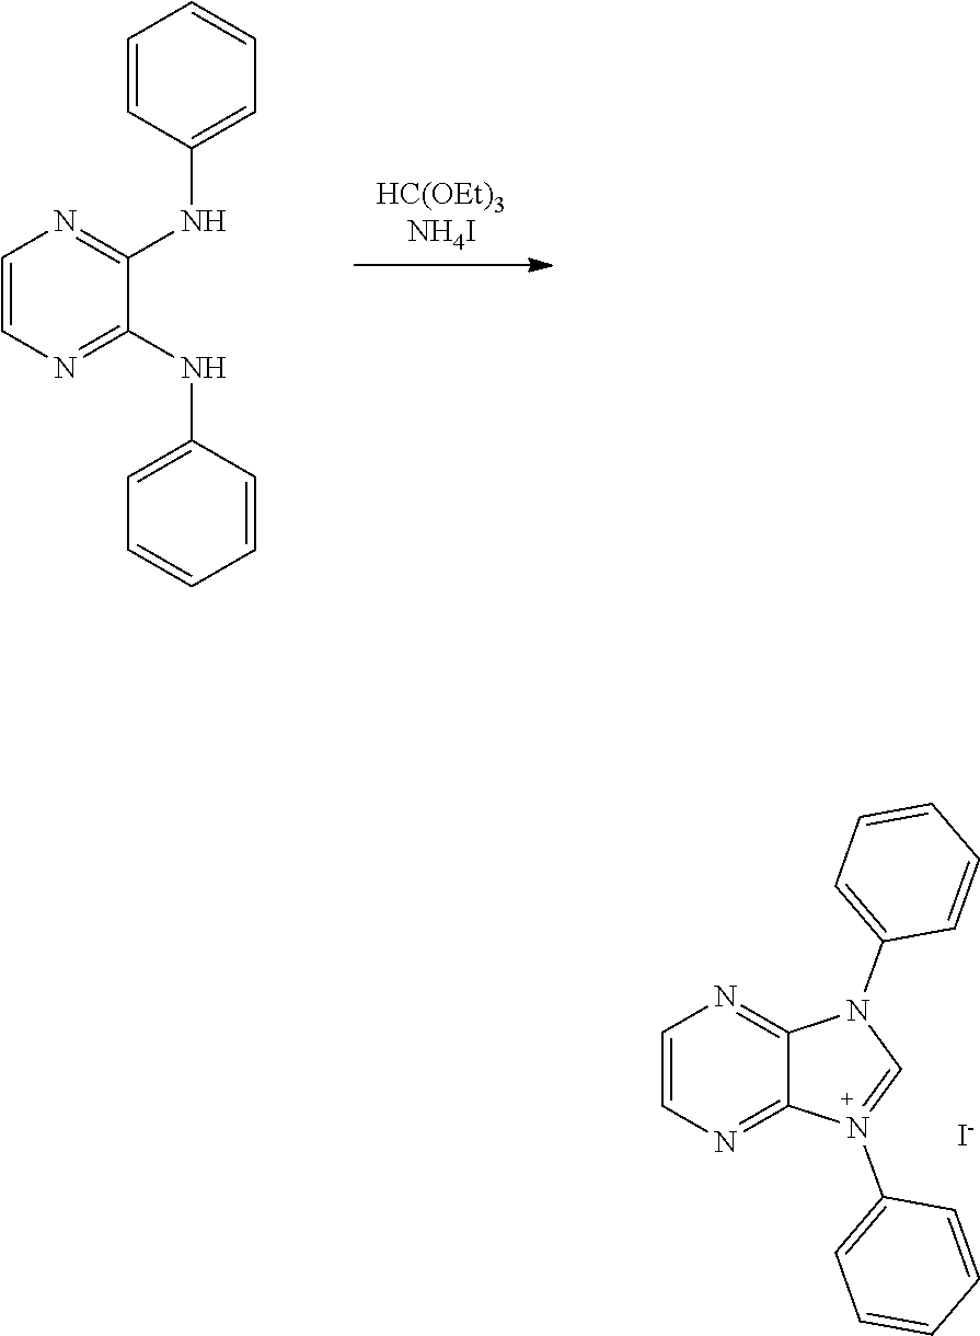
C1=CC=CC(NC2=NC=CN=C2NC2=CC=CC=C2)=C1.C1(N2=CN(C3=CC=CC=C3)C3=NC=CN=C32)=CC=CC=C1.[I-]
